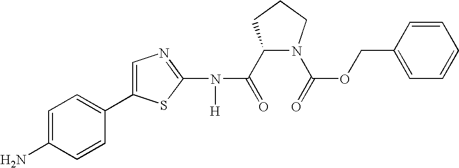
C1(C(=O)N(C2=NC=C(C3=CC=C(N)C=C3)S2)[H])N(C(=O)OCC2=CC=CC=C2)CCC1
